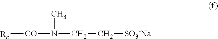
[Rc][CO]N(CC[SO3-Na+])C
